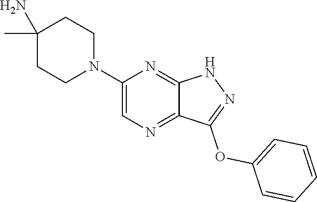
C1(N)(C)CCN(C2=CN=C3C(=N2)NN=C3OC2=CC=CC=C2)CC1
